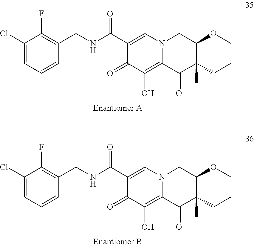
C1(Cl)=CC=CC(CNC(C2=CN3C(=C(O)C2=O)C(=O)C2(C)C(C3)OCCC2)=O)=C1F.C1(Cl)=CC=CC(CNC(C2=CN3C(=C(O)C2=O)C(=O)C2(C)C(C3)OCCC2)=O)=C1F
